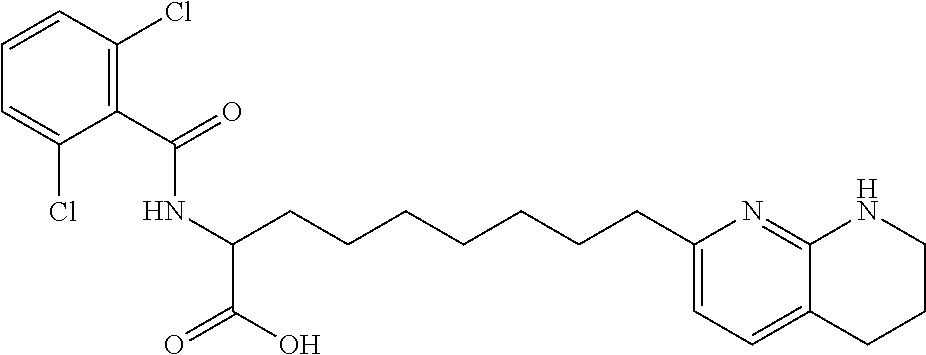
C(C1=C(Cl)C=CC=C1Cl)(=O)NC(CCCCCCCC1=CC=C2C(=N1)NCCC2)C(=O)O
